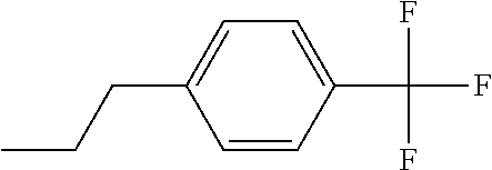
C1=CC(C(F)(F)F)=CC=C1CCC
